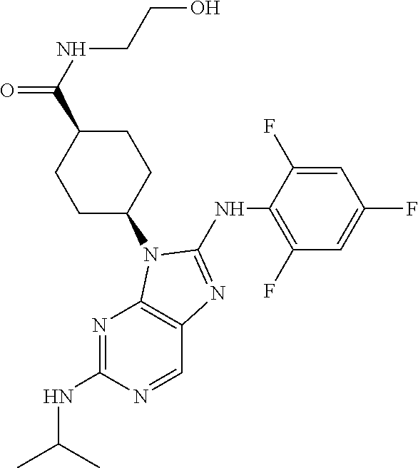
N1=C(NC(C)C)N=CC2=C1N(C1CCC(C(NCCO)=O)CC1)C(NC1=C(F)C=C(F)C=C1F)=N2
